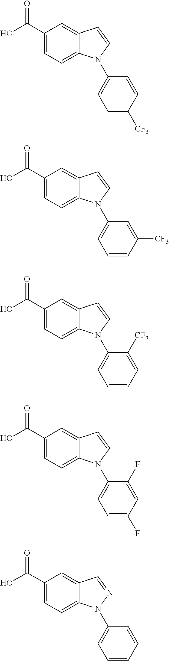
C1(C(O)=O)=CC=C2C(=C1)C=CN2C1=CC=C([CF3])C=C1.C1(C(O)=O)=CC=C2C(=C1)C=CN2C1=CC=CC([CF3])=C1.C1(C(O)=O)=CC=C2C(=C1)C=CN2C1=CC=CC=C1[CF3].C1(C(O)=O)=CC=C2C(=C1)C=CN2C1=CC=C(F)C=C1F.C1(C(O)=O)=CC=C2C(=C1)C=NN2C1=CC=CC=C1
